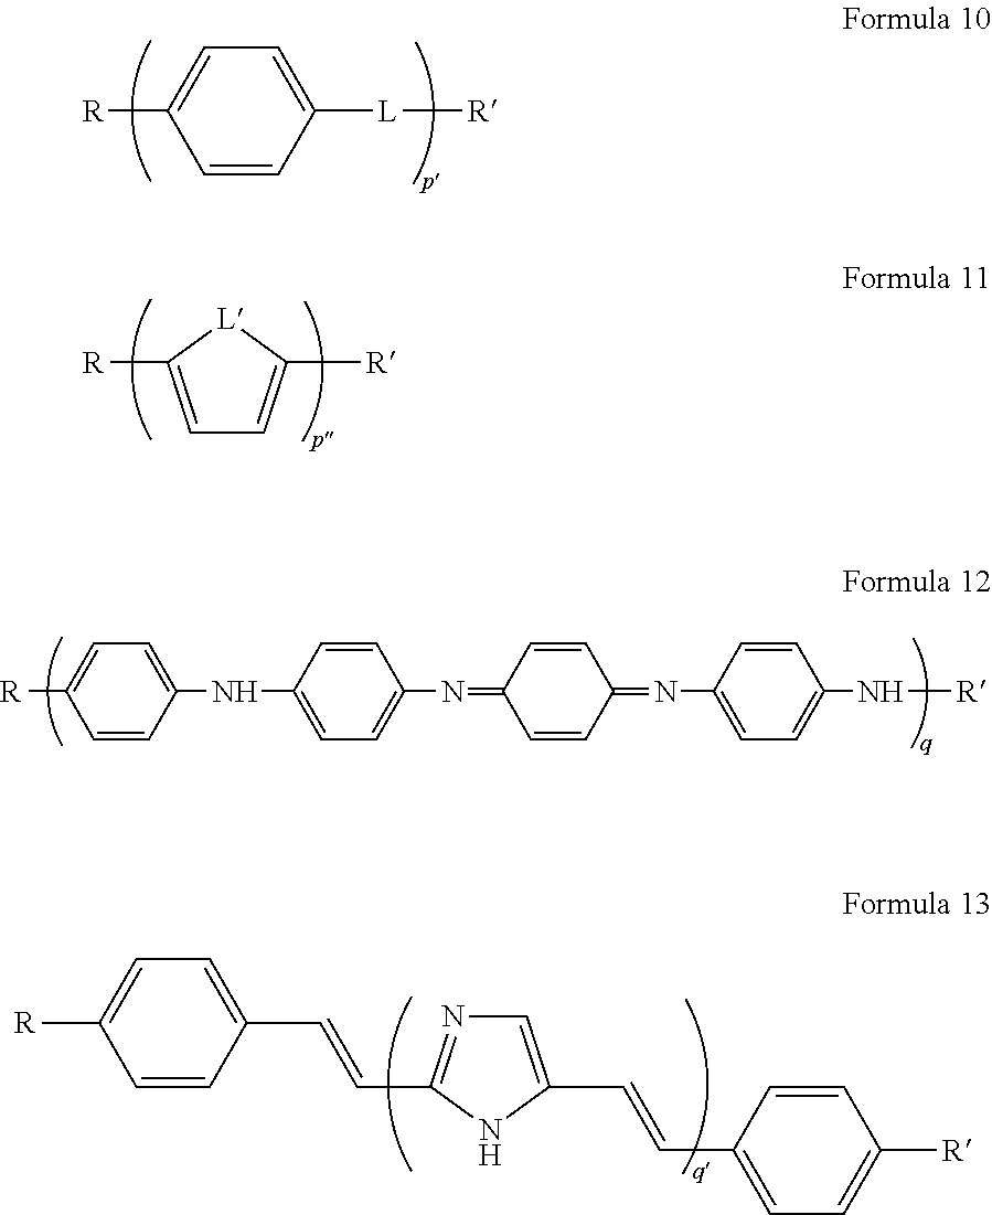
[R]C1=CC=C([L][R])C=C1.C1=C([R])[L]C([R])=C1.C1=CC(NC2=CC=C(N=C3C=CC(=NC4=CC=C(N[R])C=C4)C=C3)C=C2)=CC=C1[R].C1=C(C=CC2=CC=C([R])C=C2)NC(C=CC2=CC=C([R])C=C2)=N1
